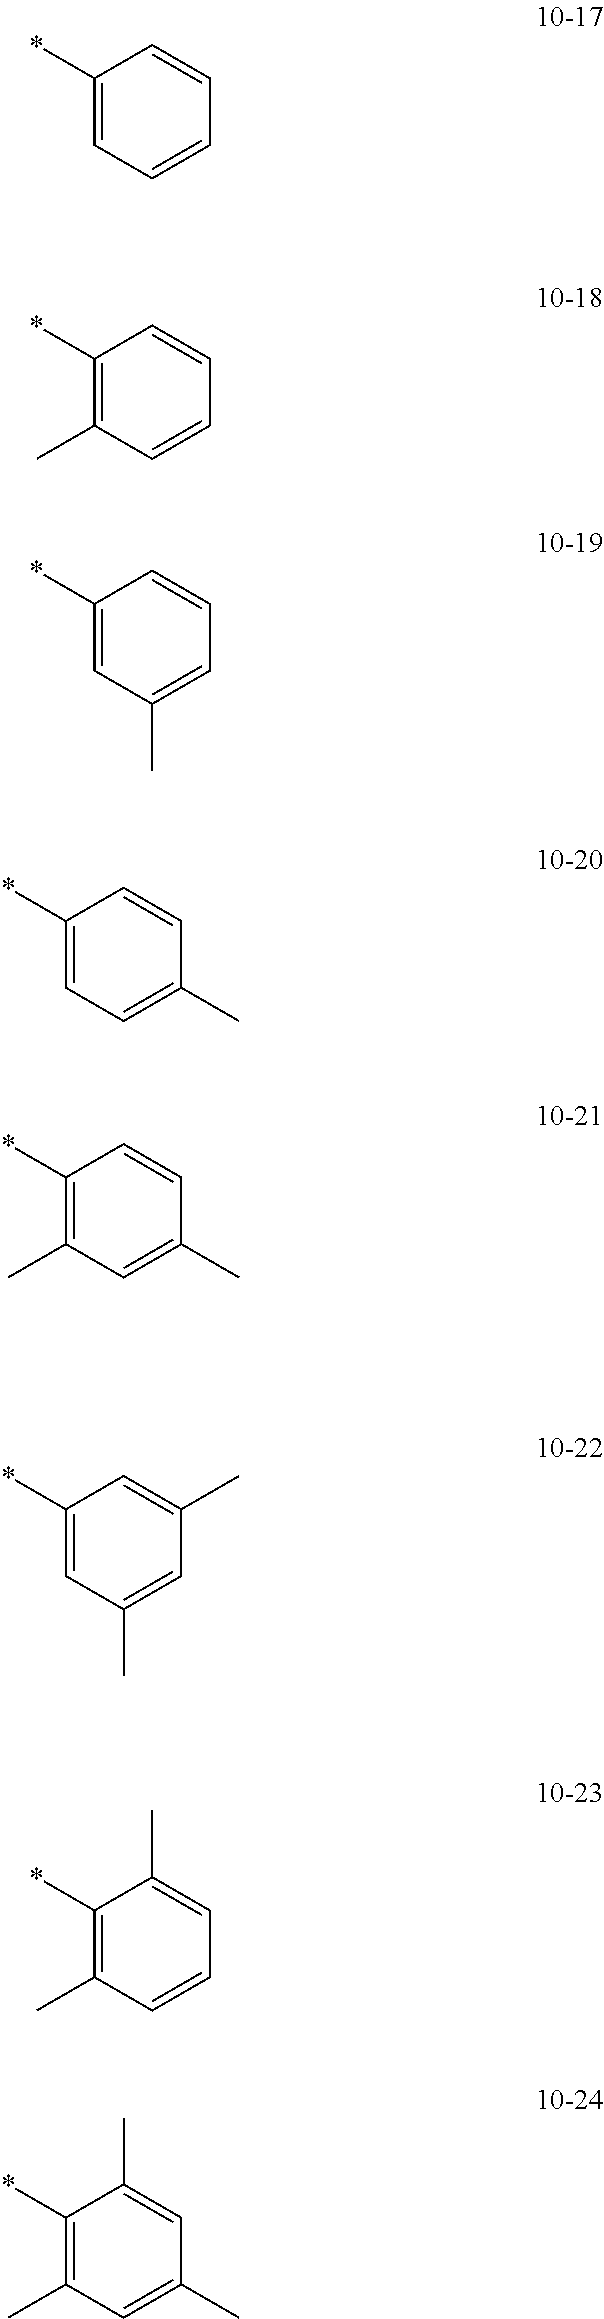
C1(*)=C(C)C=CC=C1.C1(*)=CC(C)=CC=C1.C1(*)=CC=C(C)C=C1.C1(*)=C(C)C=C(C)C=C1.C1(*)=CC(C)=CC(C)=C1.C1(*)=C(C)C=CC=C1C.C1(*)=C(C)C=C(C)C=C1C.C1(*)=CC=CC=C1
